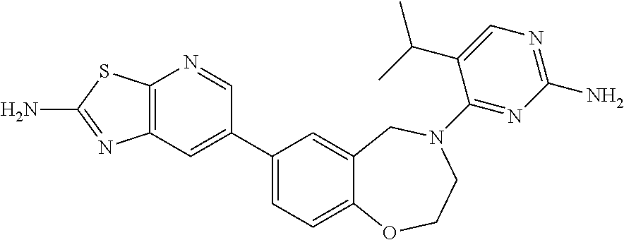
C12=C(C=C(C3=CC=C4C(=C3)CN(C3=NC(N)=NC=C3C(C)C)CCO4)C=N1)N=C(N)S2
